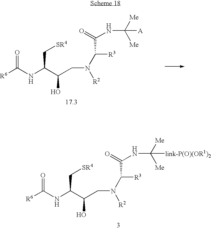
[R6]C(NC(C(CN(C([R3])C(NC([Me])([Me])[link-P(O)(OR1)2])=O)[R2])O)C[SR4])=O.[R6]C(NC(C(CN(C([R3])C(NC([Me])([Me])[A])=O)[R2])O)C[SR4])=O
